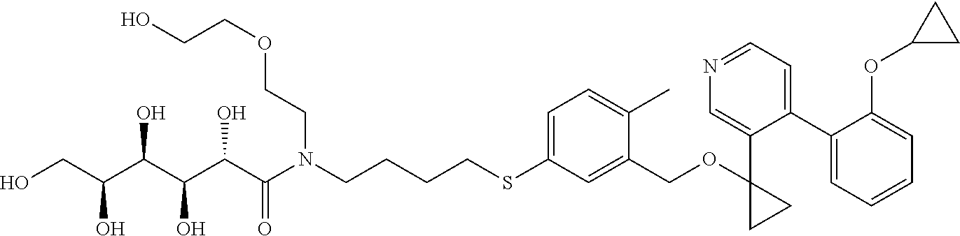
OCC(C(C(C(C(N(CCCCSC1=CC=C(C)C(COC2(C3=CN=CC=C3C3=CC=CC=C3OC3CC3)CC2)=C1)CCOCCO)=O)O)O)O)O
